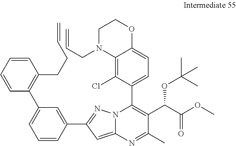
C12=C(Cl)C(C3=C(C(C(OC)=O)OC(C)(C)C)C(C)=NC4=CC(C5=CC(C6=C(CCC=C)C=CC=C6)=CC=C5)=NN34)=CC=C1OCCN2CC=C
